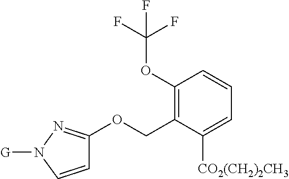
C1=CN([G])N=C1OCC1=C(OC(F)(F)F)C=CC=C1[CO2(CH2)2CH3]
